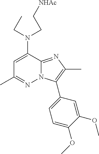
N(C1=CC(C)=NN2C1=NC(C)=C2C1=CC=C(OC)C(OC)=C1)(CC[NHAc])CC
